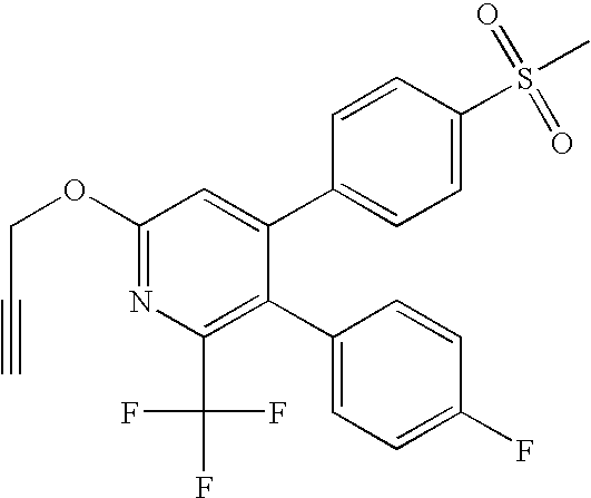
C#CCOC1=NC(C(F)(F)F)=C(C2=CC=C(F)C=C2)C(C2=CC=C(S(C)(=O)=O)C=C2)=C1
